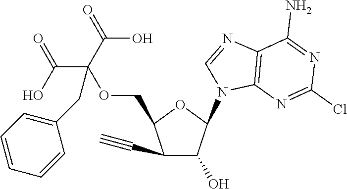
C1(C#C)C(O)C(N2C=NC3=C2N=C(Cl)N=C3N)OC1COC(C(=O)O)(C(=O)O)CC1=CC=CC=C1
